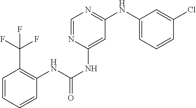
C1=CC=CC(NC(=O)NC2=CC(NC3=CC=CC(Cl)=C3)=NC=N2)=C1C(F)(F)F
